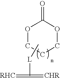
O1C(=O)OCCC1.C[L]C(=[RHC])=[CHR]
